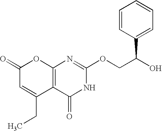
C12=C(C(=O)NC(OCC(O)C3=CC=CC=C3)=N1)C(CC)=CC(=O)O2
